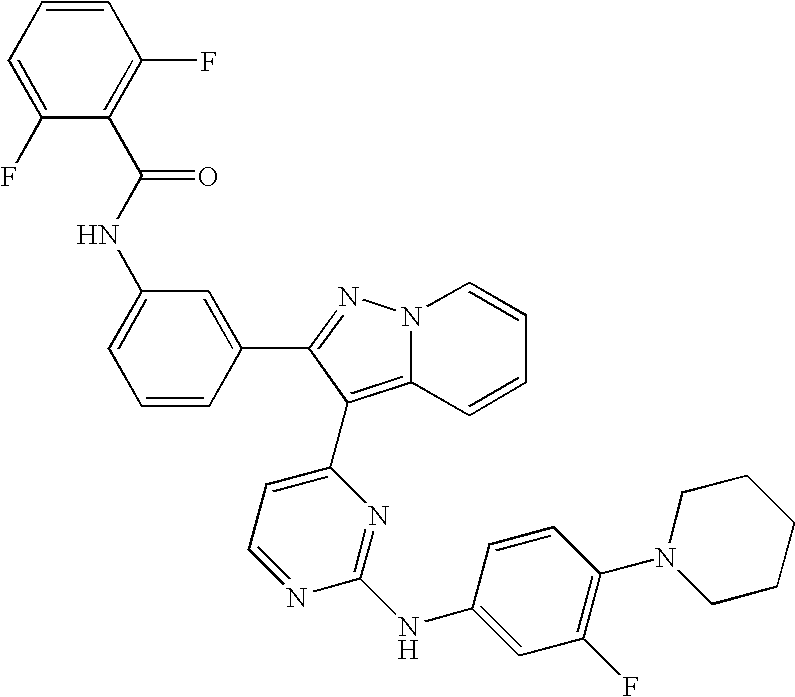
C1=C(NC(C2=C(F)C=CC=C2F)=O)C=C(C2=NN3C(=C2C2=CC=NC(NC4=CC(F)=C(N5CCCCC5)C=C4)=N2)C=CC=C3)C=C1
